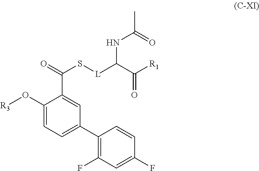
C1(C2=CC=C(O[R3])C(C(S[L]C(C([R1])=O)NC(=O)C)=O)=C2)=C(F)C=C(F)C=C1
